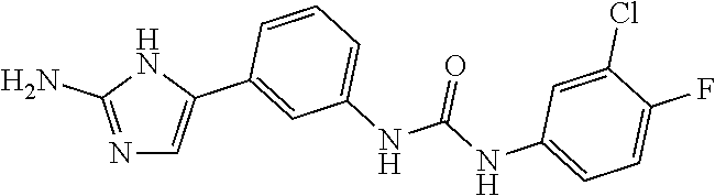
N1=C(N)NC(C2=CC(NC(NC3=CC=C(F)C(Cl)=C3)=O)=CC=C2)=C1
